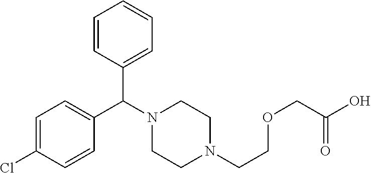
C1=C(Cl)C=CC(C(N2CCN(CCOCC(O)=O)CC2)C2=CC=CC=C2)=C1
